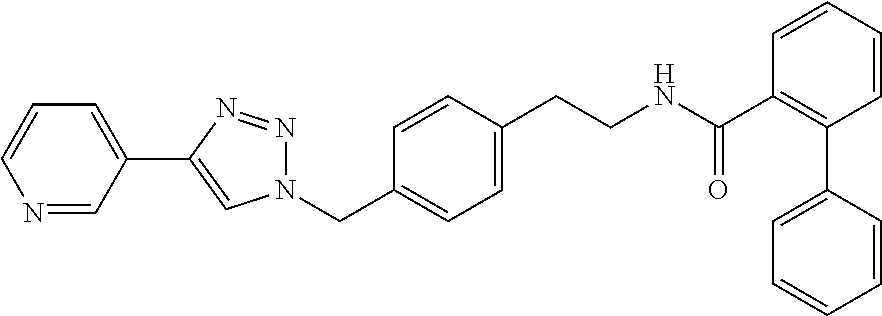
C1=CC(CCNC(C2=C(C3=CC=CC=C3)C=CC=C2)=O)=CC=C1CN1N=NC(C2=CC=CN=C2)=C1
